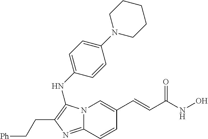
N12C(=NC(CC[Ph])=C1NC1=CC=C(N3CCCCC3)C=C1)C=CC(C=CC(NO)=O)=C2
